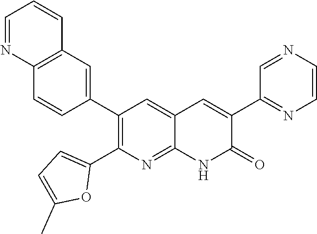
C12=C(C=C(C3=C(C4=CC=C(C)O4)N=C4C(=C3)C=C(C3=NC=CN=C3)C(=O)N4)C=C1)C=CC=N2
